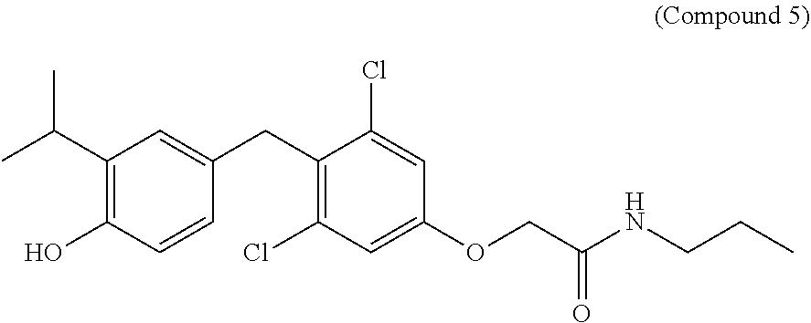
C1(O)=C(C(C)C)C=C(CC2=C(Cl)C=C(OCC(NCCC)=O)C=C2Cl)C=C1
